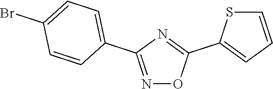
N1=C(C2=CC=C(Br)C=C2)N=C(C2=CC=CS2)O1
